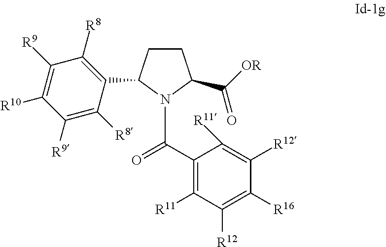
C1CC(C2=C([R8])C([R9])=C([R10])C([R9])=C2[R8])N(C(C2=C([R11])C([R12])=C([R16])C([R12])=C2[R11])=O)C1C([OR])=O
